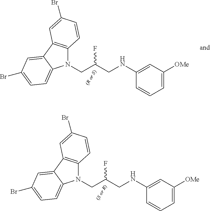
N1(CC(CNC2=CC([OMe])=CC=C2)F)C2=C(C3=CC(Br)=CC=C13)C=C(Br)C=C2.N1(CC(CNC2=CC([OMe])=CC=C2)F)C2=C(C3=CC(Br)=CC=C13)C=C(Br)C=C2
